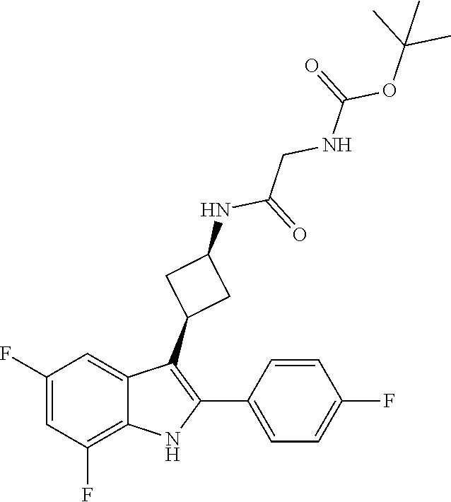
CC(C)(C)OC(=O)NCC(NC1CC(C2=C(C3=CC=C(F)C=C3)NC3=C(F)C=C(F)C=C23)C1)=O
